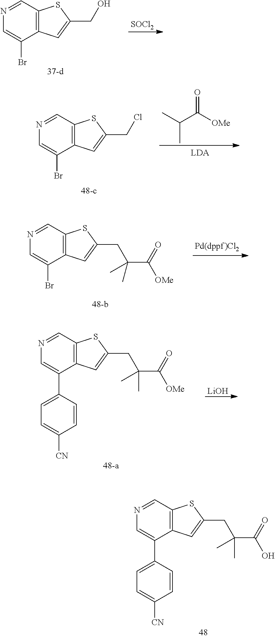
C12=C(C=NC=C1C1=CC=C([CN])C=C1)SC(CC(C(O)=O)(C)C)=C2.C12=C(C=NC=C1Br)SC(CC(C([OMe])=O)(C)C)=C2.C12=C(C=NC=C1C1=CC=C([CN])C=C1)SC(CC(C([OMe])=O)(C)C)=C2.[LiOH].[SOCl2].C12=C(C=NC=C1Br)SC(CO)=C2.CC(C([OMe])=O)C.C12=C(C=NC=C1Br)SC(CCl)=C2
